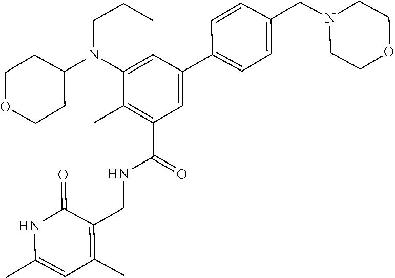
C1=CC(CN2CCOCC2)=CC=C1C1=CC(C(=O)NCC2=C(C)C=C(C)NC2=O)=C(C)C(N(C2CCOCC2)CCC)=C1
